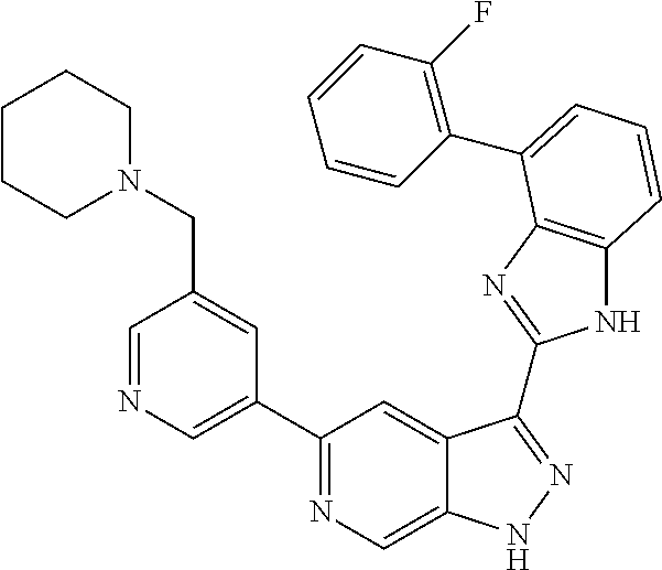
C1=NC=C(C2=NC=C3C(=C2)C(C2=NC4=C(N2)C=CC=C4C2=C(F)C=CC=C2)=NN3)C=C1CN1CCCCC1
